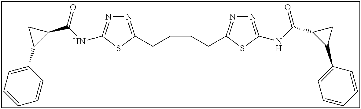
N1=C(CCCCC2=NN=C(NC(C3C(C4=CC=CC=C4)C3)=O)S2)SC(NC(C2CC2C2=CC=CC=C2)=O)=N1
